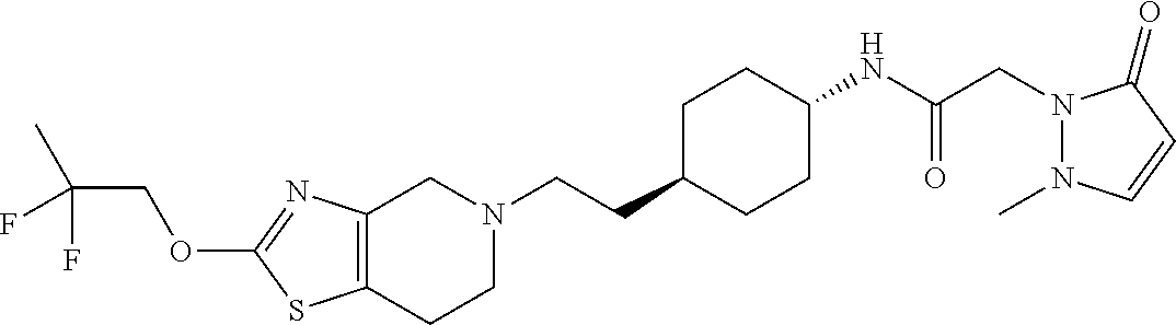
C12=C(CCN(CCC3CCC(NC(CN4N(C)C=CC4=O)=O)CC3)C1)SC(OCC(F)(C)F)=N2
